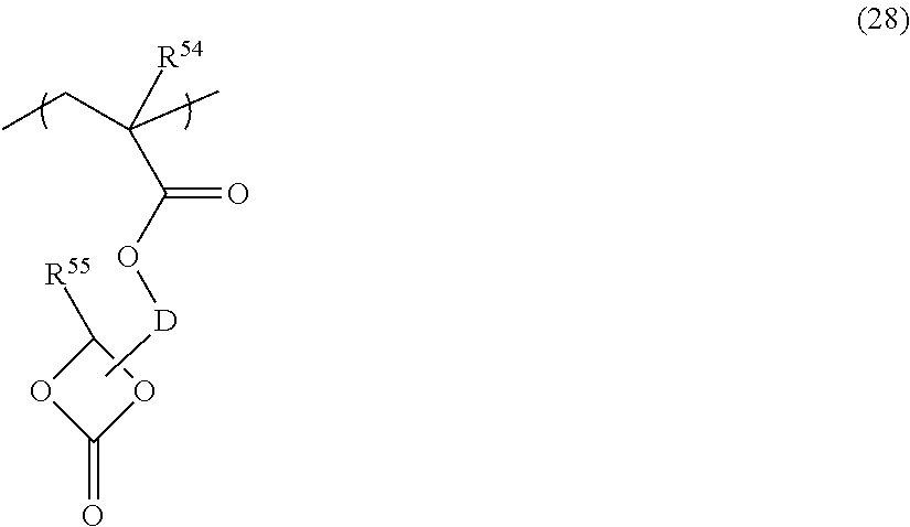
O1C(=O)OC1[R55].CCC(C)([R54])C(O[D]C)=O
